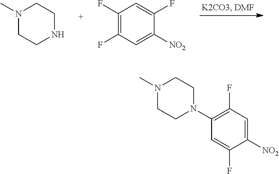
N1(C)CCNCC1.C1(F)=C(F)C=C([NO2])C(F)=C1.C1(N2CCN(C)CC2)=C(F)C=C([NO2])C(F)=C1
